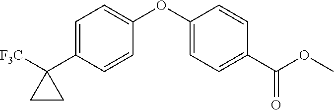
C1(OC2=CC=C(C(OC)=O)C=C2)=CC=C(C2([F3C])CC2)C=C1
